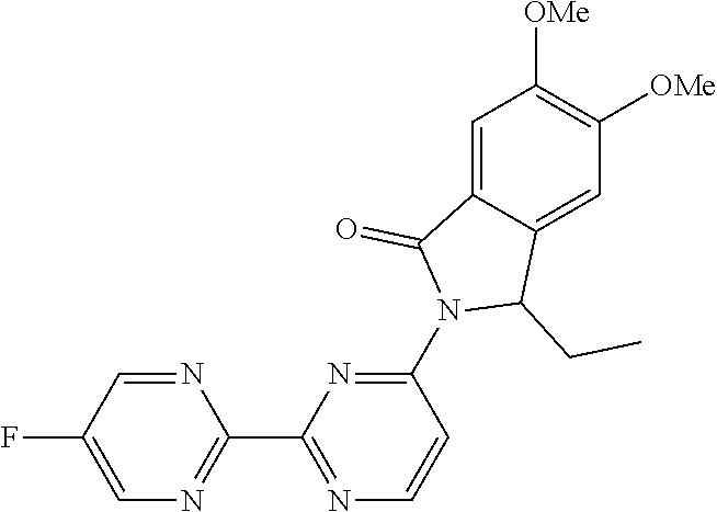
C1=C2C(=CC([OMe])=C1[OMe])C(CC)N(C1=NC(C3=NC=C(F)C=N3)=NC=C1)C2=O
